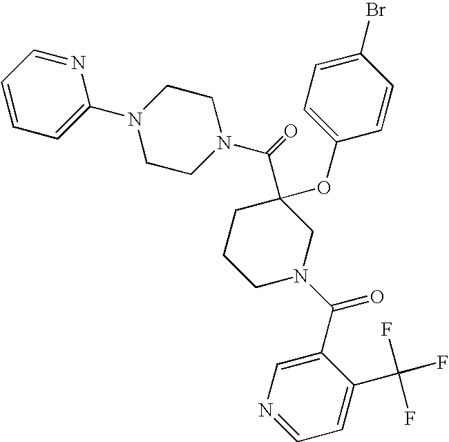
C1=CC=C(N2CCN(C(C3(OC4=CC=C(Br)C=C4)CCCN(C(C4=CN=CC=C4C(F)(F)F)=O)C3)=O)CC2)N=C1
